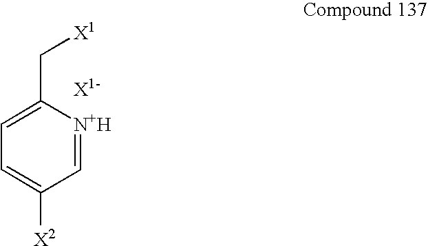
C1=C(C[X1])[N+H]=CC([X2])=C1
